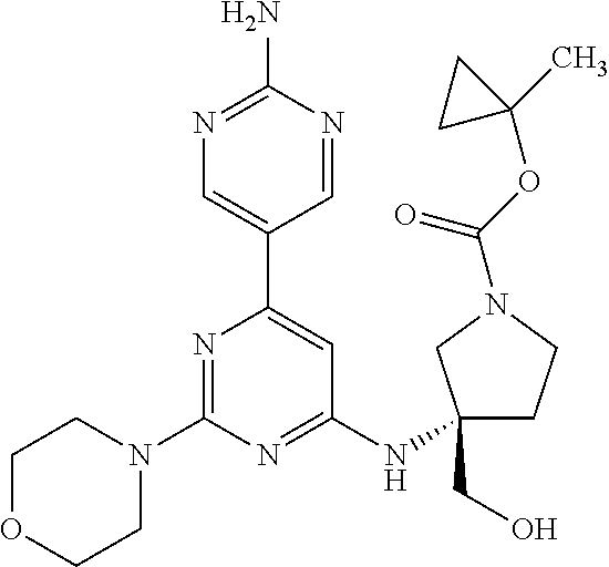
N1=C(N)N=CC(C2=CC(NC3(CO)CCN(C(OC4(C)CC4)=O)C3)=NC(N3CCOCC3)=N2)=C1
